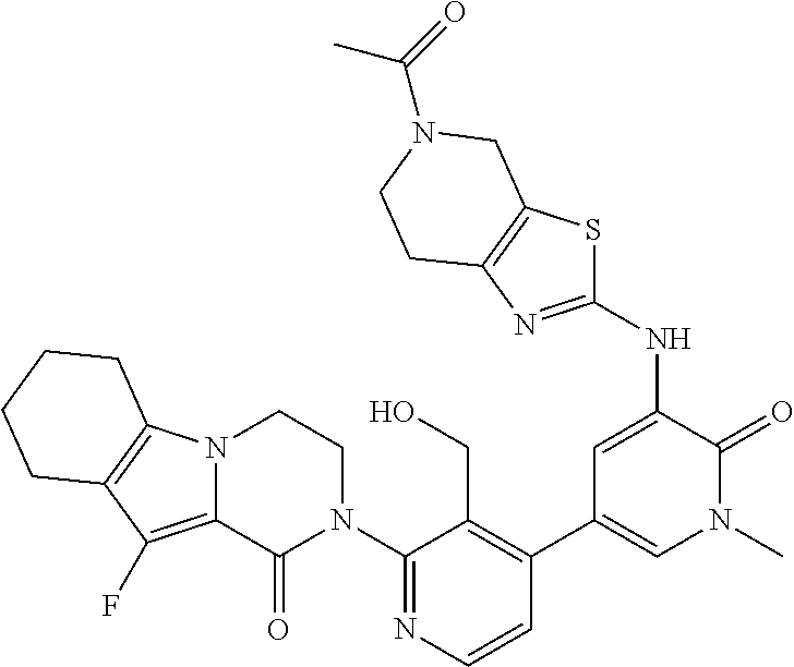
C1=CN=C(N2CCN3C(=C(F)C4=C3CCCC4)C2=O)C(CO)=C1C1=CN(C)C(=O)C(NC2=NC3=C(S2)CN(C(=O)C)CC3)=C1
